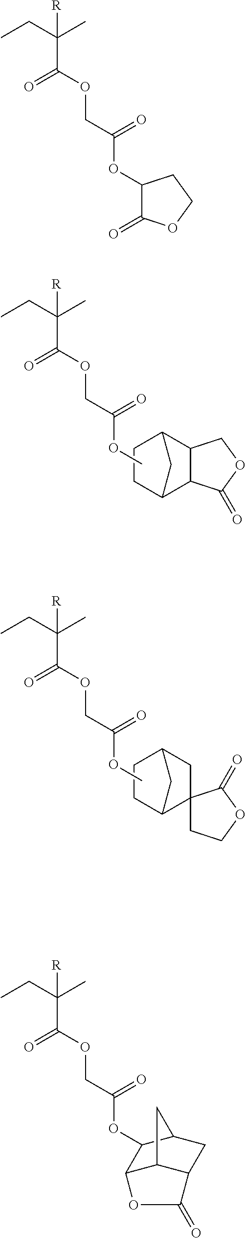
O(C(COC(C(CC)(C)[R])=O)=O)C.C1C2C3C(C(C1)C2)COC3=O.O(C(COC(C(CC)(C)[R])=O)=O)C.C1C2CC(CC23CCOC3=O)C1.C1(OC(COC(C(CC)(C)[R])=O)=O)C(=O)OCC1.O(C(COC(C(CC)(C)[R])=O)=O)C1C2C3C(CC1C3)C(=O)O2
